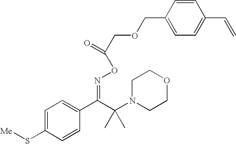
C1=C(S[Me])C=CC(C(C(N2CCOCC2)(C)C)=NOC(=O)COCC2=CC=C(C=C)C=C2)=C1
